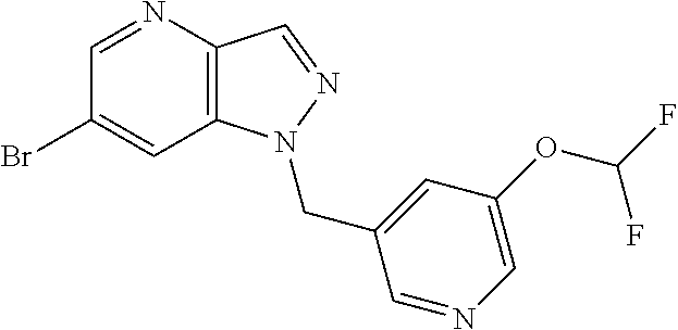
C1(Br)=CC2=C(C=NN2CC2=CC(OC(F)F)=CN=C2)N=C1
